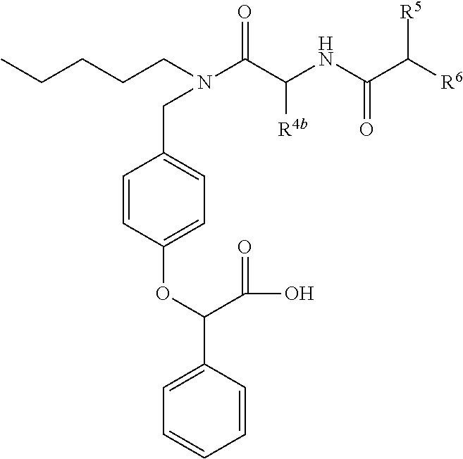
N(C(=O)C(NC(C([R6])[R5])=O)[R4b])(CCCCC)CC1=CC=C(OC(C(=O)O)C2=CC=CC=C2)C=C1
